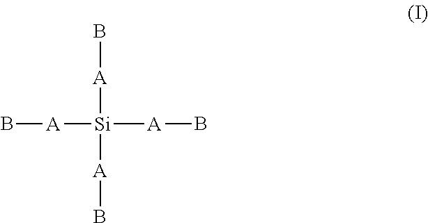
B[A][Si]([A]B)([A]B)[A]B
